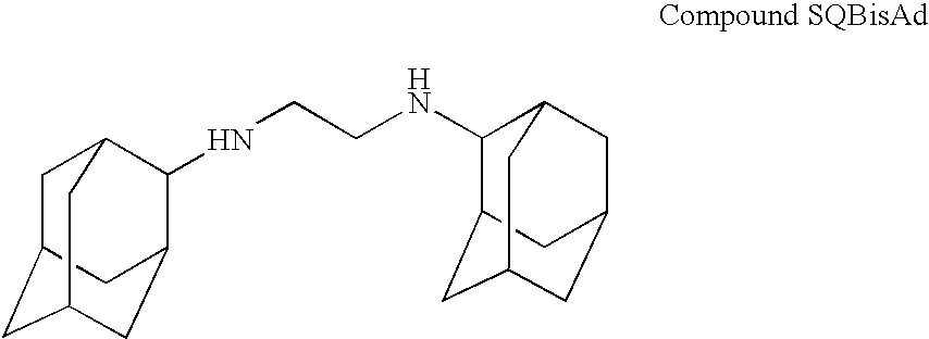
C1C2CC3CC(C(NCCNC4C5CC6CC(CC4C6)C5)C1C3)C2
